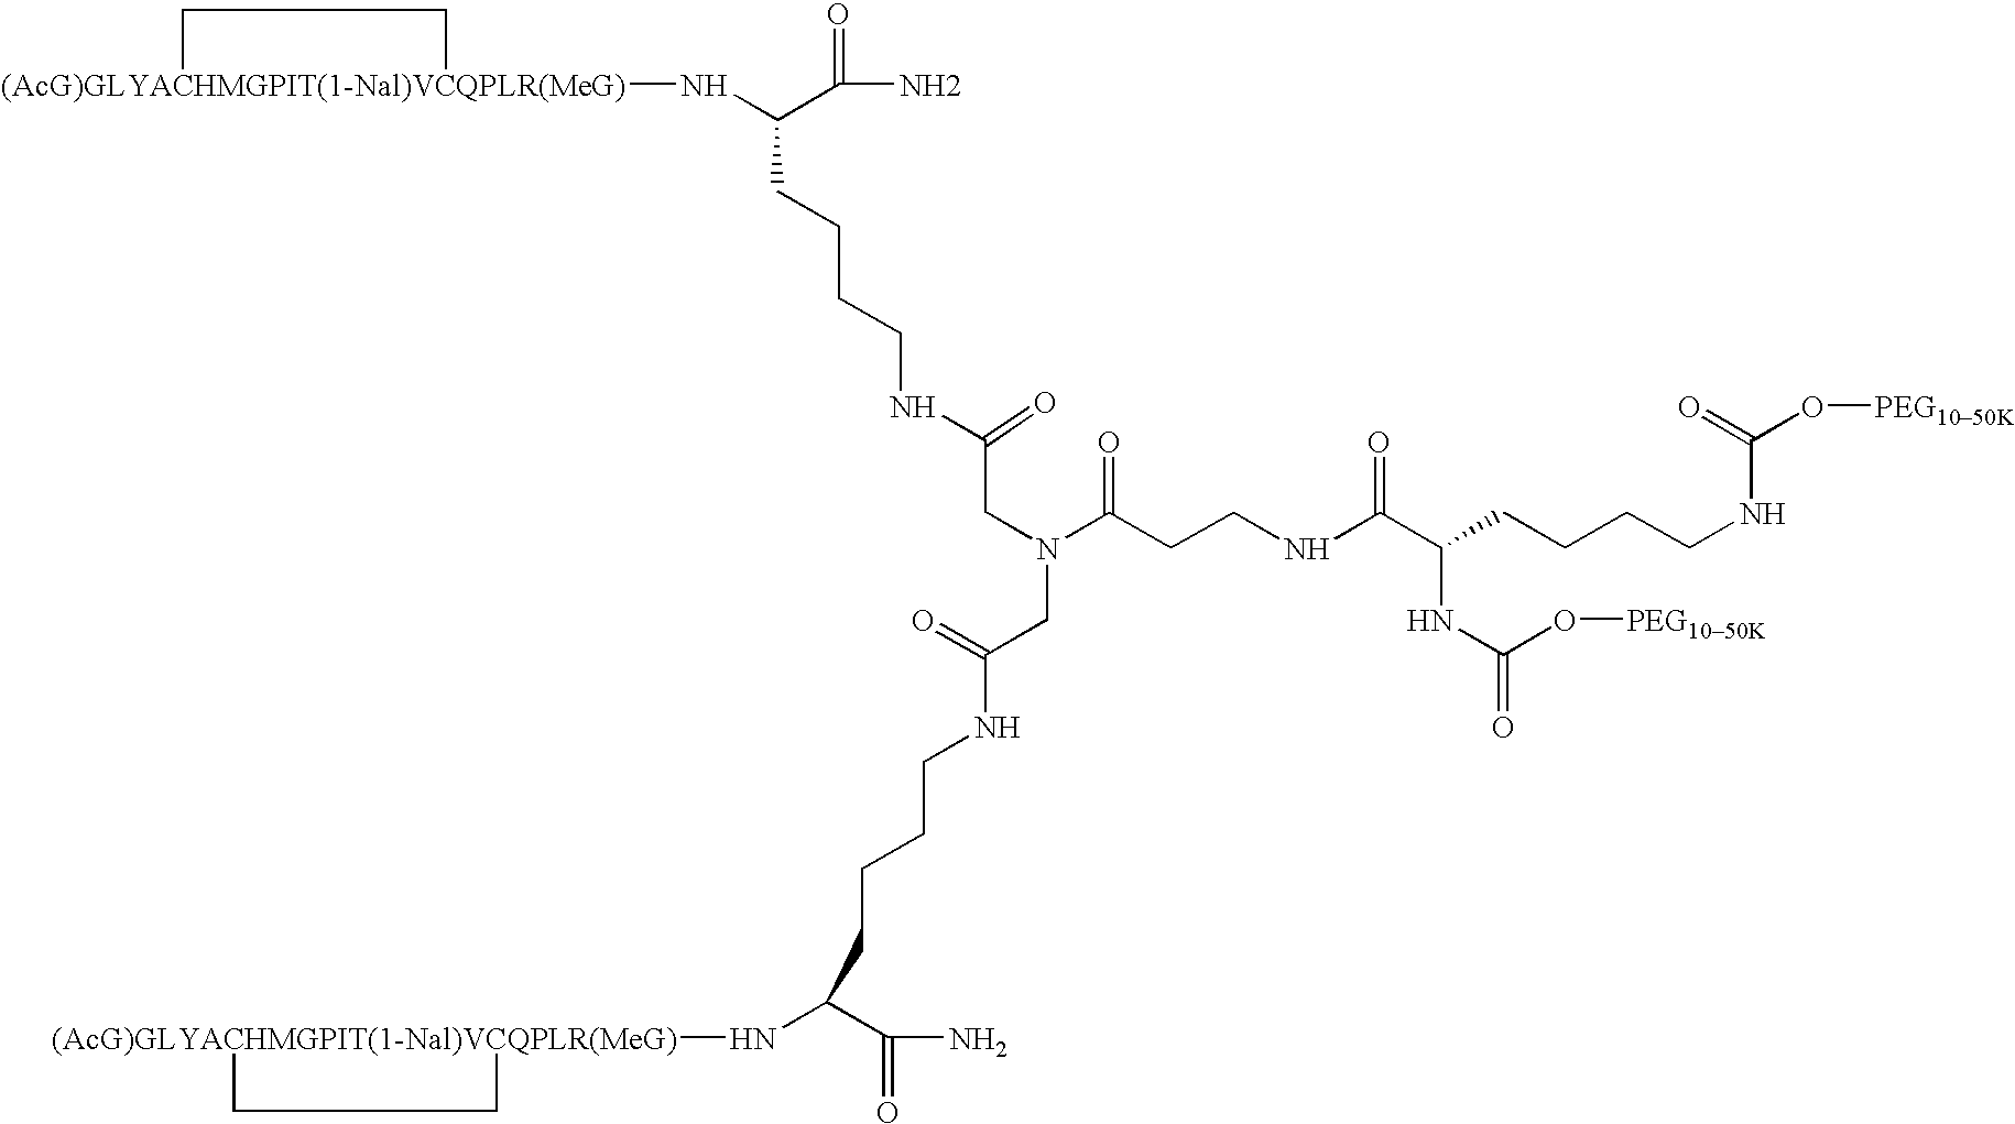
[(AcG)GLYACHMGPIT(1-Nal)VCQPLR(MeG)]1(NC(C(N)=O)CCCCNC(CN(C(CCNC(C(CCCCNC(O[PEG1050K])=O)NC(=O)O[PEG1050K])=O)=O)CC(=O)NCCCCC(N[(AcG)GLYACHMGPIT(1-Nal)VCQPLR(MeG)]2CC2)C(N)=O)=O)CC1
